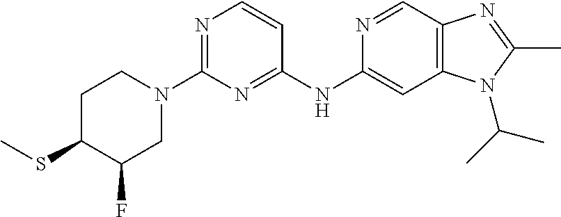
N1=C(N2CCC(SC)C(F)C2)N=C(NC2=CC3=C(C=N2)N=C(C)N3C(C)C)C=C1
